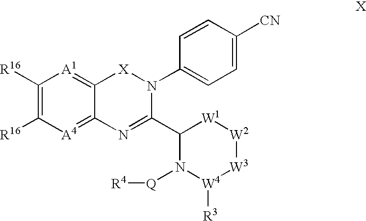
C1=C([CN])C=CC(N2C(C3[W1][W2][W3][W4]([R3])N3[Q][R4])=NC3=[A4]C([R16])=C([R16])[A1]=C3[X]2)=C1
